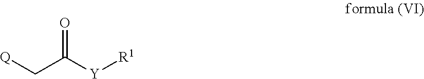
[Q]CC([Y][R1])=O
